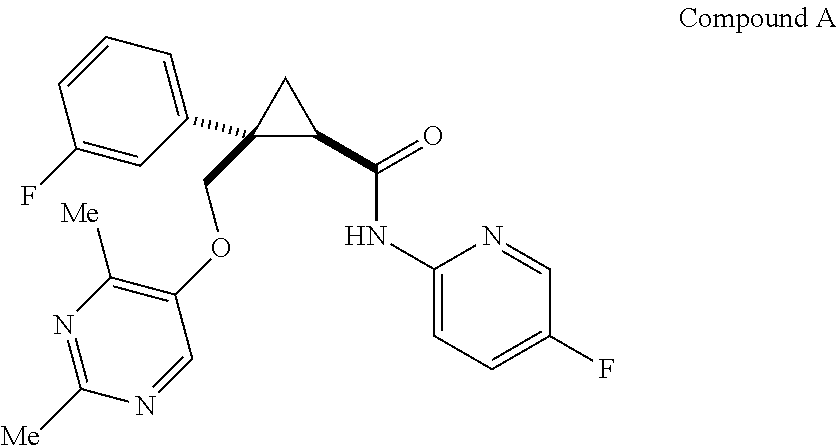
C1(OCC2(C3=CC=CC(F)=C3)C(C(NC3=CC=C(F)C=N3)=O)C2)=C([Me])N=C([Me])N=C1
